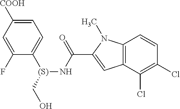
C1=C([COOH])C=C(F)C([(S)](CO)NC(C2=CC3=C(N2C)C=CC(Cl)=C3Cl)=O)=C1
